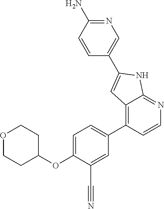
C1=C(OC2CCOCC2)C(C#N)=CC(C2=C3C(=NC=C2)NC(C2=CN=C(N)C=C2)=C3)=C1
